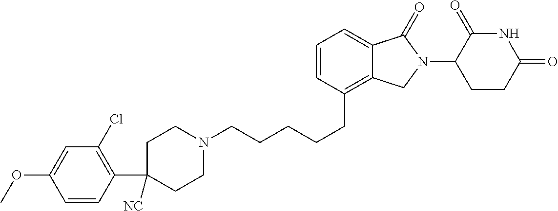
C(CCCC1=C2C(=CC=C1)C(=O)N(C1C(=O)NC(=O)CC1)C2)CN1CCC(C2=C(Cl)C=C(OC)C=C2)([NC])CC1
